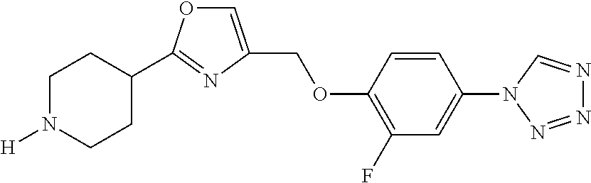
C1=C(COC2=C(F)C=C(N3C=NN=N3)C=C2)N=C(C2CCN([H])CC2)O1
